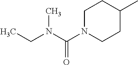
C1N(C(N(C)CC)=O)CCC(C)C1
